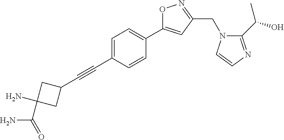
C1=C(C#CC2CC(N)(C(N)=O)C2)C=CC(C2=CC(CN3C(C(O)C)=NC=C3)=NO2)=C1
